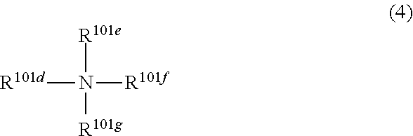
[R101e]N([R101g])([R101f])[R101d]
